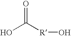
O=C([R]O)O
